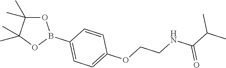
O1C(C)(C)C(C)(C)OB1C1=CC=C(OCCNC(C(C)C)=O)C=C1
